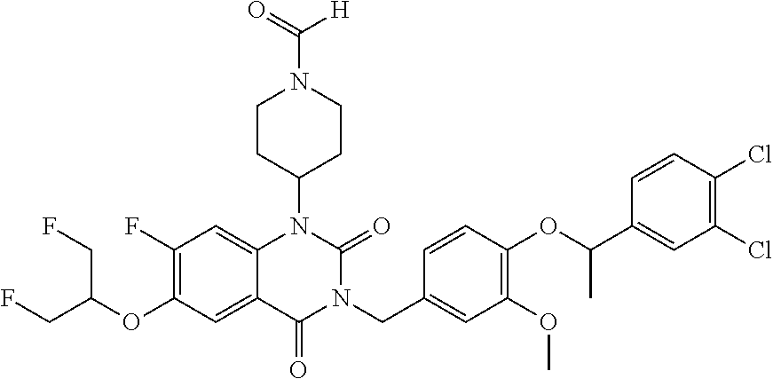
C12=CC(F)=C(OC(CF)CF)C=C1C(=O)N(CC1=CC(OC)=C(OC(C3=CC(Cl)=C(Cl)C=C3)C)C=C1)C(=O)N2C1CCN(C(=O)[H])CC1
